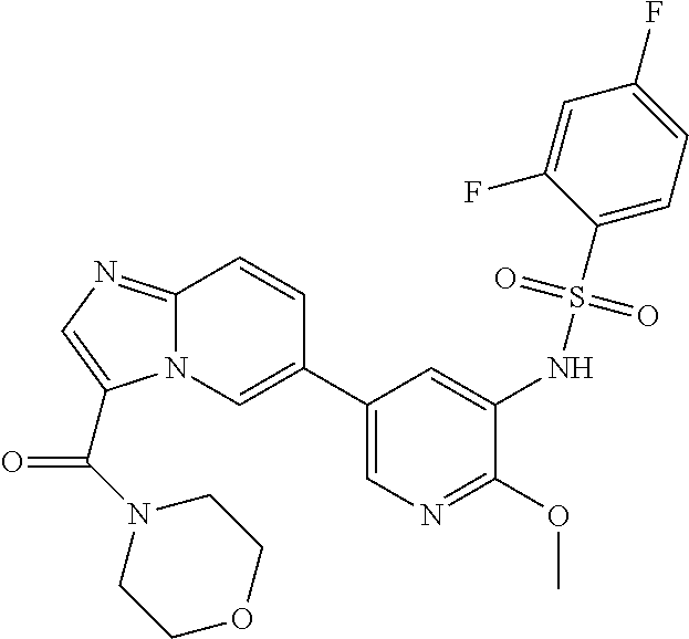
C12=NC=C(C(N3CCOCC3)=O)N1C=C(C1=CN=C(OC)C(NS(C3=CC=C(F)C=C3F)(=O)=O)=C1)C=C2
